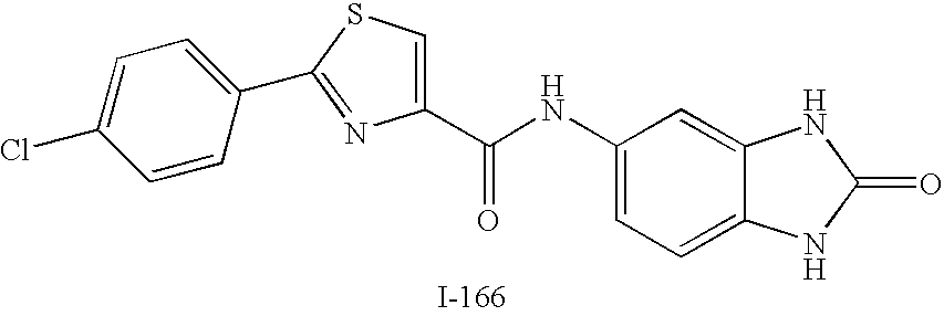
C1(C(NC2=CC=C3C(=C2)NC(=O)N3)=O)=CSC(C2=CC=C(Cl)C=C2)=N1
